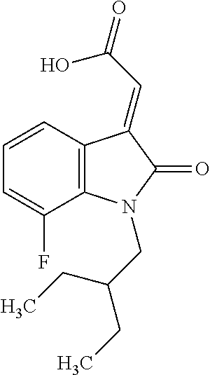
C1=CC=C(F)C2=C1C(=CC(=O)O)C(=O)N2CC(CC)CC
